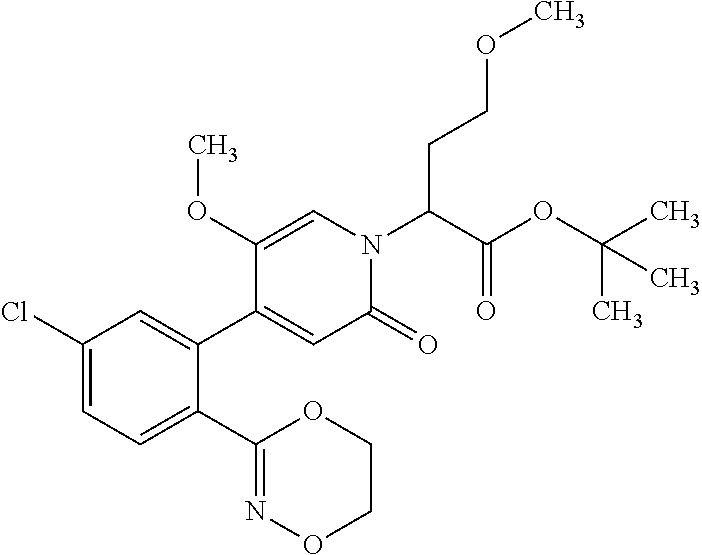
C1(Cl)=CC=C(C2=NOCCO2)C(C2=CC(=O)N(C(CCOC)C(OC(C)(C)C)=O)C=C2OC)=C1
